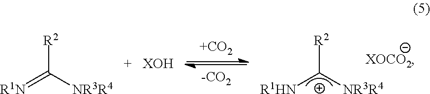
[R2][C+]([NR3R4])[R1HN].[R2]C([NR3R4])=[R1N].[XOH].[XOCO2].[+CO2]
